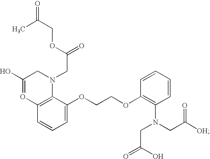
C1=CC(OCCOC2=CC=CC3=C2N(CC(=O)OCC(C)=O)CC(O)=O3)=C(N(CC([OH])=O)CC(=O)O)C=C1
